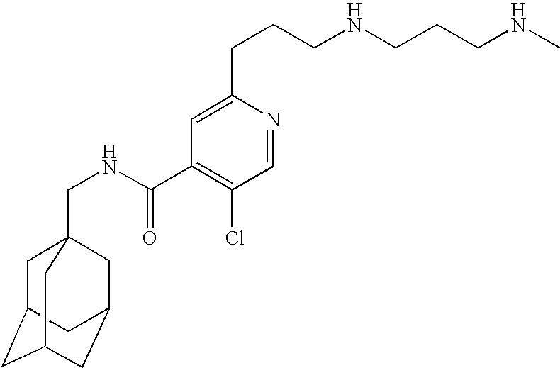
C1C2CC3CC(CC1(CNC(C1=C(Cl)C=NC(CCCNCCCNC)=C1)=O)C3)C2
